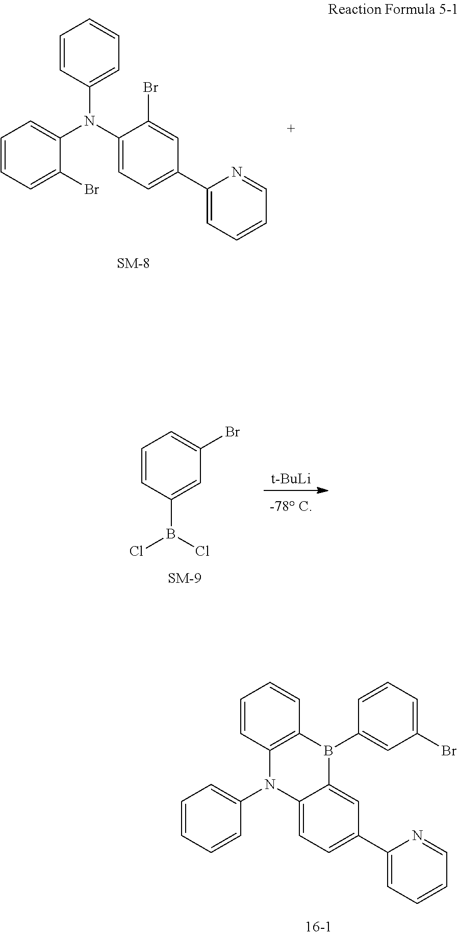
C12=C(C=CC=C1)B(C1=CC(Br)=CC=C1)C1=CC(C3=CC=CC=N3)=CC=C1N2C1=CC=CC=C1.C1(N(C2=CC=C(C3=CC=CC=N3)C=C2Br)C2=CC=CC=C2Br)=CC=CC=C1.[t-BuLi].C1=CC(B(Cl)Cl)=CC(Br)=C1
